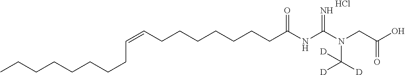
CCCCCCCCC=CCCCCCCCC(NC(N(CC(O)=O)C([D])([D])[D])=N)=O.Cl
